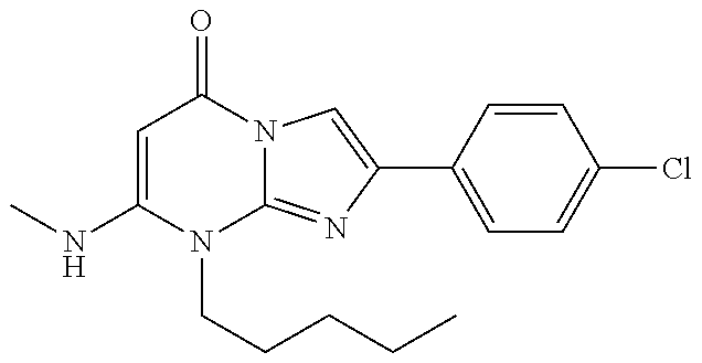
N(C1=CC(=O)N2C(=NC(C3=CC=C(Cl)C=C3)=C2)N1CCCCC)C
